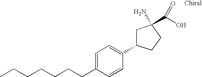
C(CCCCCC1=CC=C(C2CC(N)(C(O)=O)CC2)C=C1)C
